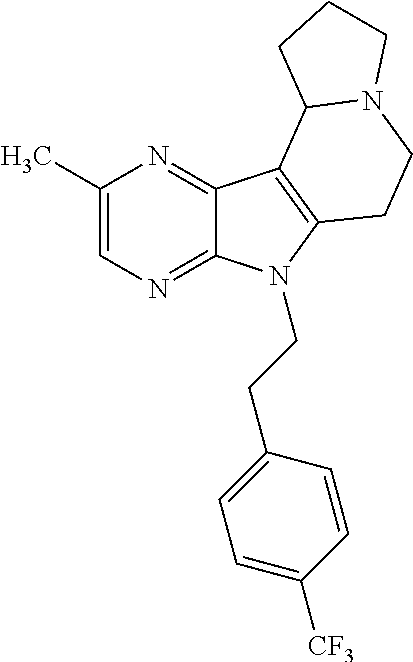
C1(C)=CN=C2C(=N1)C1=C(N2CCC2=CC=C([CF3])C=C2)CCN2C1CCC2
